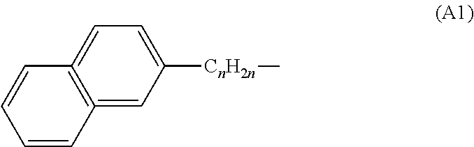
C1=CC=CC2=C1=CC=C([CnH2n]C)C=2
